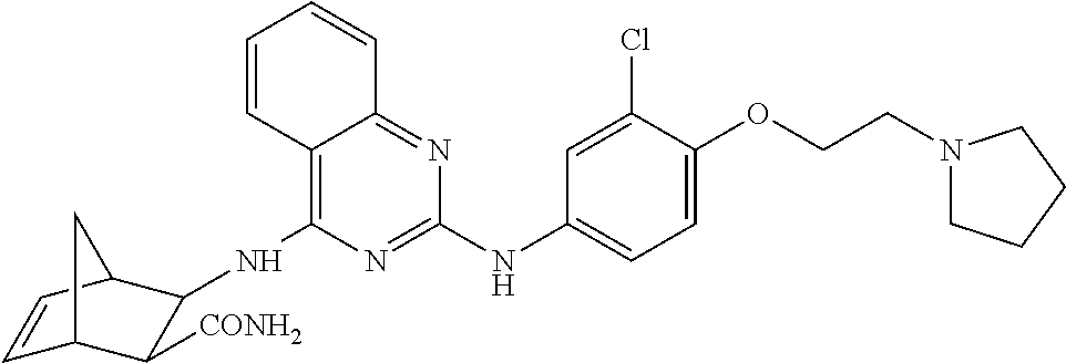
C12=C(NC3C([CONH2])C4C=CC3C4)N=C(NC3=CC=C(OCCN4CCCC4)C(Cl)=C3)N=C1C=CC=C2
